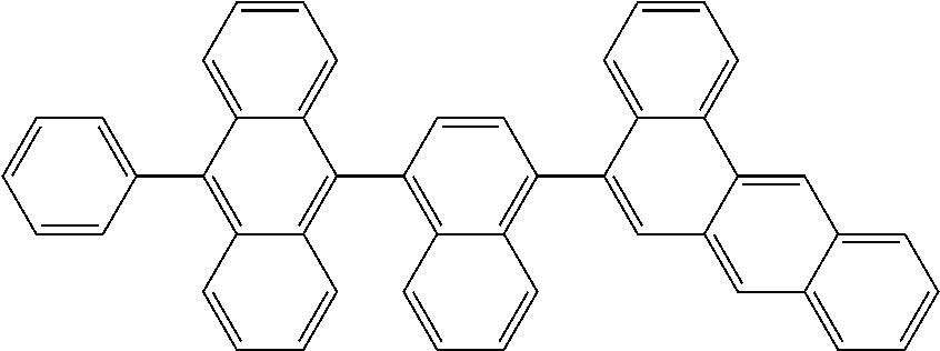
C1=CC=C2C(=C1)C(C1=C3C(=C(C4=CC5=CC6=CC=CC=C6C=C5C5=CC=CC=C45)C=C1)C=CC=C3)=C1C(=C2C2=CC=CC=C2)C=CC=C1
